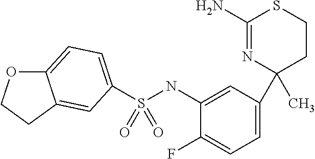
C1(F)=CC=C(C2(C)CCSC(N)=N2)C=C1NS(=O)(=O)C1=CC=C2OCCC2=C1
